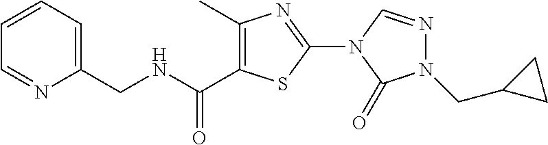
C1(CNC(C2=C(C)N=C(N3C=NN(CC4CC4)C3=O)S2)=O)=CC=CC=N1
